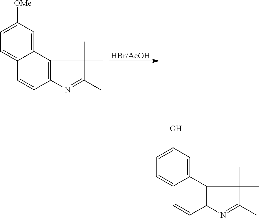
C12=CC=C([OMe])C=C1C1=C(C=C2)N=C(C)C1(C)C.[HBr/AcOH].C12=CC=C(O)C=C1C1=C(C=C2)N=C(C)C1(C)C
